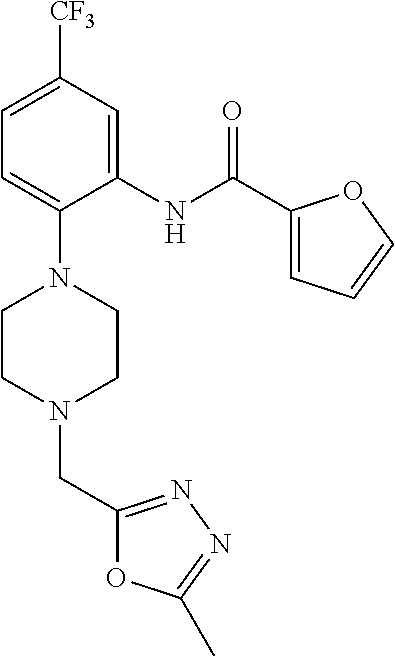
C1=C([CF3])C=C(NC(C2=CC=CO2)=O)C(N2CCN(CC3=NN=C(C)O3)CC2)=C1
